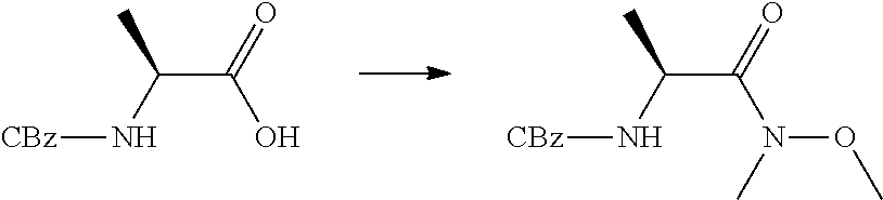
C(C(=O)O)(N[CBz])C.C(C(=O)N(C)OC)(N[CBz])C
